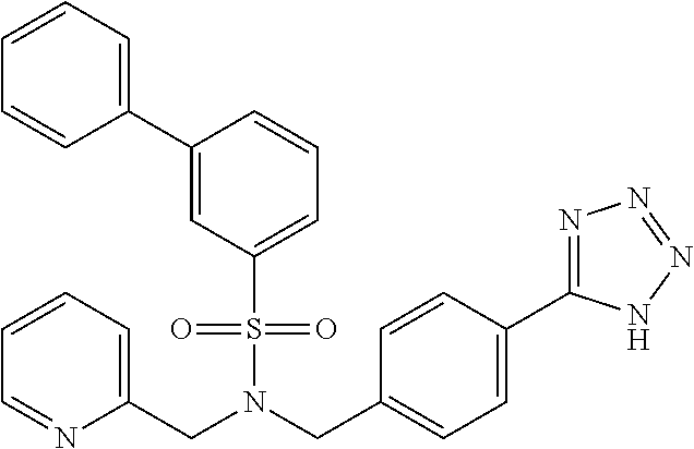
C(N(CC1=CC=C(C2=NN=NN2)C=C1)S(=O)(=O)C1=CC=CC(C2=CC=CC=C2)=C1)C1=CC=CC=N1
